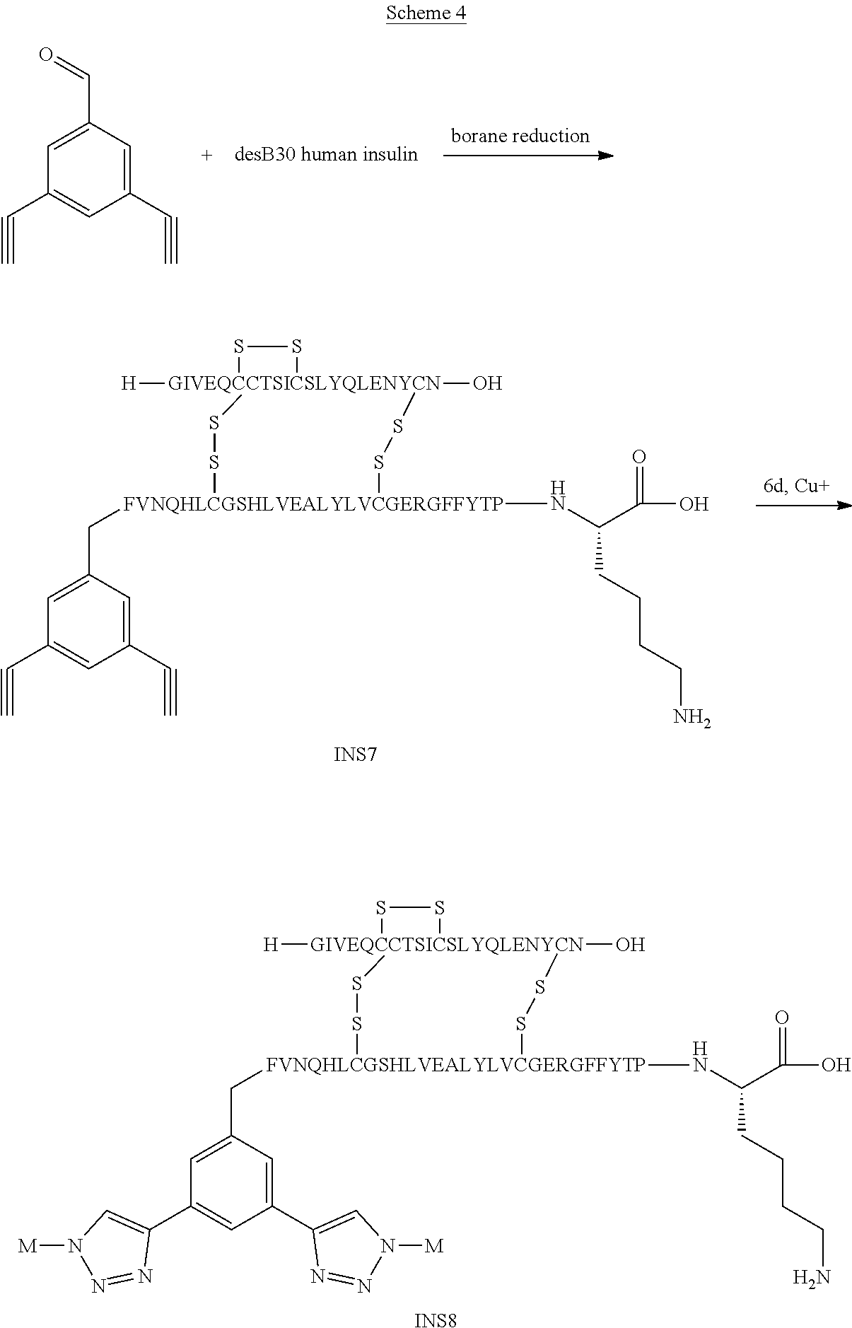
C(C1=CC(C#C)=CC(C#C)=C1)=O.C1(C[FVNQHLCGSHLVEALYLVCGERGFFYTP]2(NC(C(O)=O)CCCCN)SS[GIVEQCCTSICSLYQLENYCN]3(O)([H])(SS3)SS2)=CC(C2=CN([M])N=N2)=CC(C2=CN([M])N=N2)=C1.[INS8].C1(C[FVNQHLCGSHLVEALYLVCGERGFFYTP]2(NC(C(O)=O)CCCCN)SS[GIVEQCCTSICSLYQLENYCN]3(O)([H])(SS3)SS2)=CC(C#C)=CC(C#C)=C1.[INS7]
